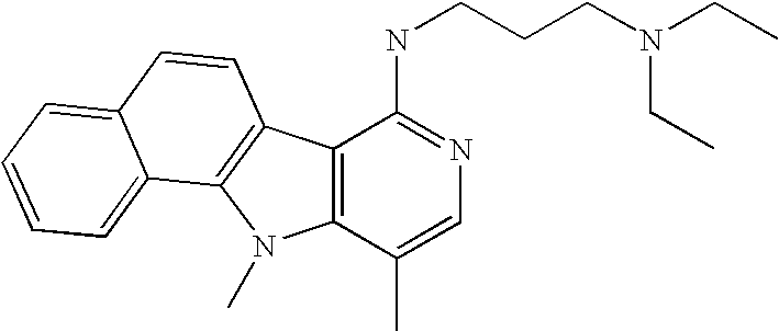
C12=C(C(C)=CN=C1NCCCN(CC)CC)N(C)C1=C2C=CC2=CC=CC=C12
